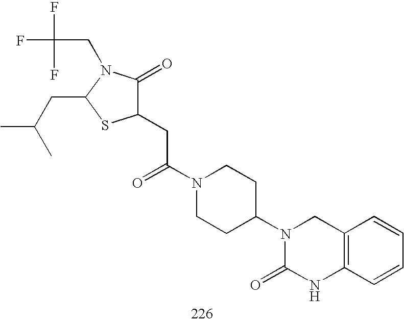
C1(CC(N2CCC(N3C(=O)NC4=C(C3)C=CC=C4)CC2)=O)C(=O)N(CC(F)(F)F)C(CC(C)C)S1
